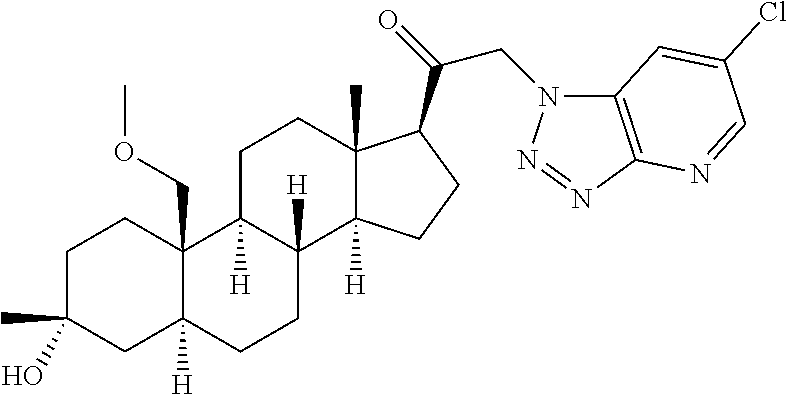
C1C(C)(O)CC2([H])C(COC)(C1)C1([H])C([H])(CC2)C2([H])C(C)(CC1)C(C(CN1C3=C(N=N1)N=CC(Cl)=C3)=O)CC2
